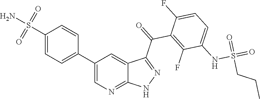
C1(S(N)(=O)=O)=CC=C(C2=CN=C3C(=C2)C(C(=O)C2=C(F)C(NS(=O)(=O)CCC)=CC=C2F)=NN3)C=C1
